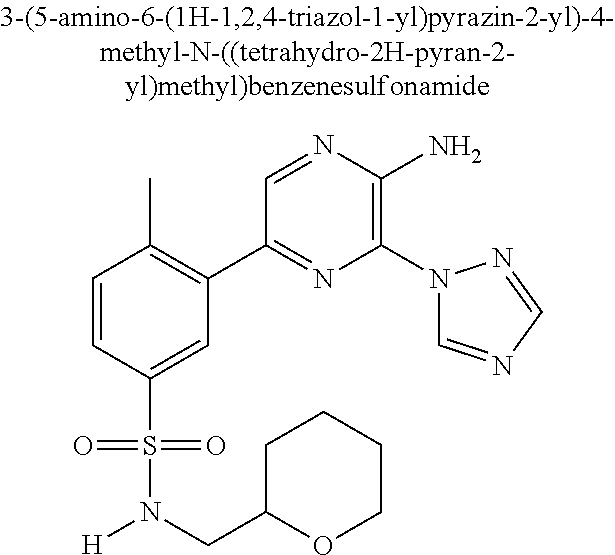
C1=CC(S(=O)(=O)N(CC2OCCCC2)[H])=CC(C2=NC(N3C=NC=N3)=C(N)N=C2)=C1C
